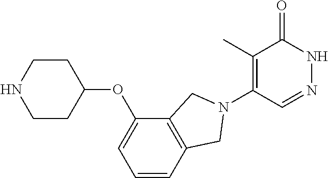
C1(C)=C(N2CC3=C(C(OC4CCNCC4)=CC=C3)C2)C=NNC1=O
